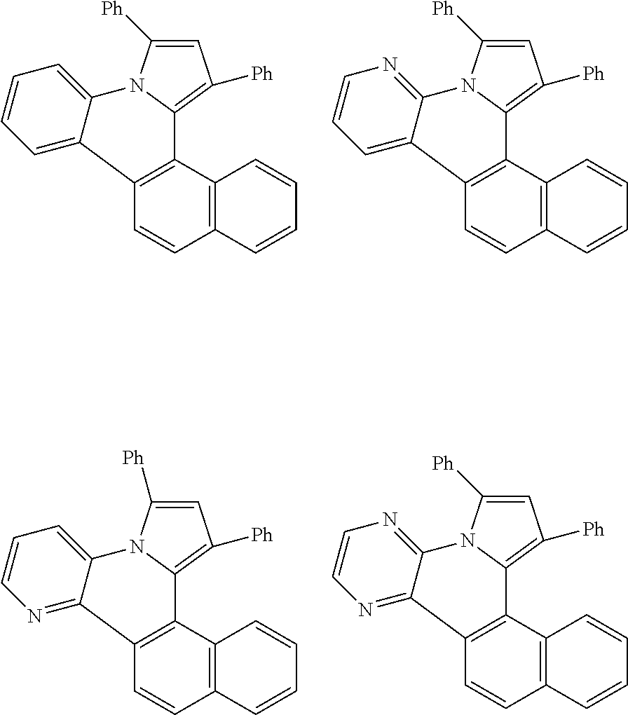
C1=CC2=C(C3=C1C1=CC=CC=C1N1C3=C([Ph])C=C1[Ph])C=CC=C2.C1=CC2=C(C3=C1C1=CC=CN=C1N1C3=C([Ph])C=C1[Ph])C=CC=C2.C1=CC2=C(C3=C1C1=NC=CC=C1N1C3=C([Ph])C=C1[Ph])C=CC=C2.C1=CC2=C(C3=C1C1=NC=CN=C1N1C3=C([Ph])C=C1[Ph])C=CC=C2
